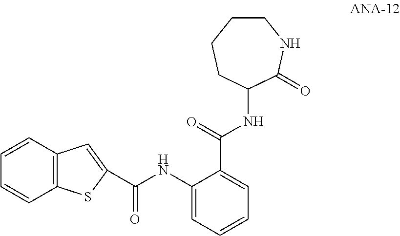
C12=C(C=CC=C1)C=C(C(NC1=CC=CC=C1C(=O)NC1C(=O)NCCCC1)=O)S2
